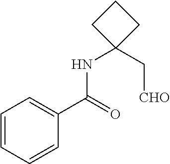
C1(NC(C2=CC=CC=C2)=O)(C[CHO])CCC1
